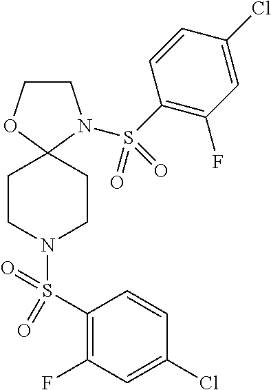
C1CN(S(C2=C(F)C=C(Cl)C=C2)(=O)=O)C2(O1)CCN(S(C1=C(F)C=C(Cl)C=C1)(=O)=O)CC2
